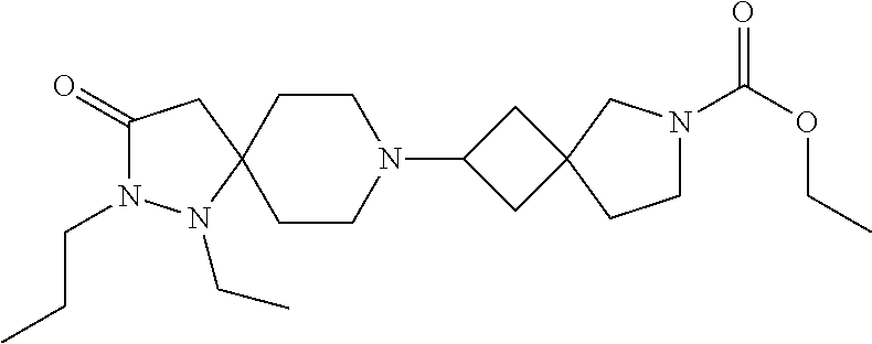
C1(=O)N(CCC)N(CC)C2(C1)CCN(C1CC3(C1)CN(C(OCC)=O)CC3)CC2
